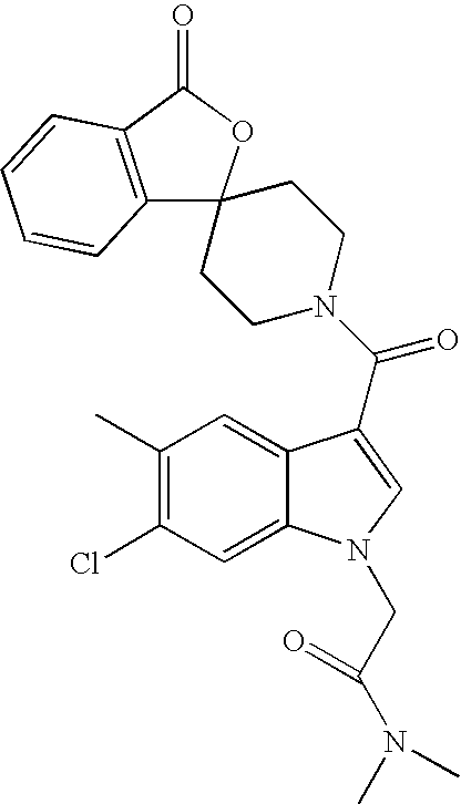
C12=C(C(=O)OC13CCN(C(=O)C1=CN(CC(N(C)C)=O)C4=CC(Cl)=C(C)C=C41)CC3)C=CC=C2
